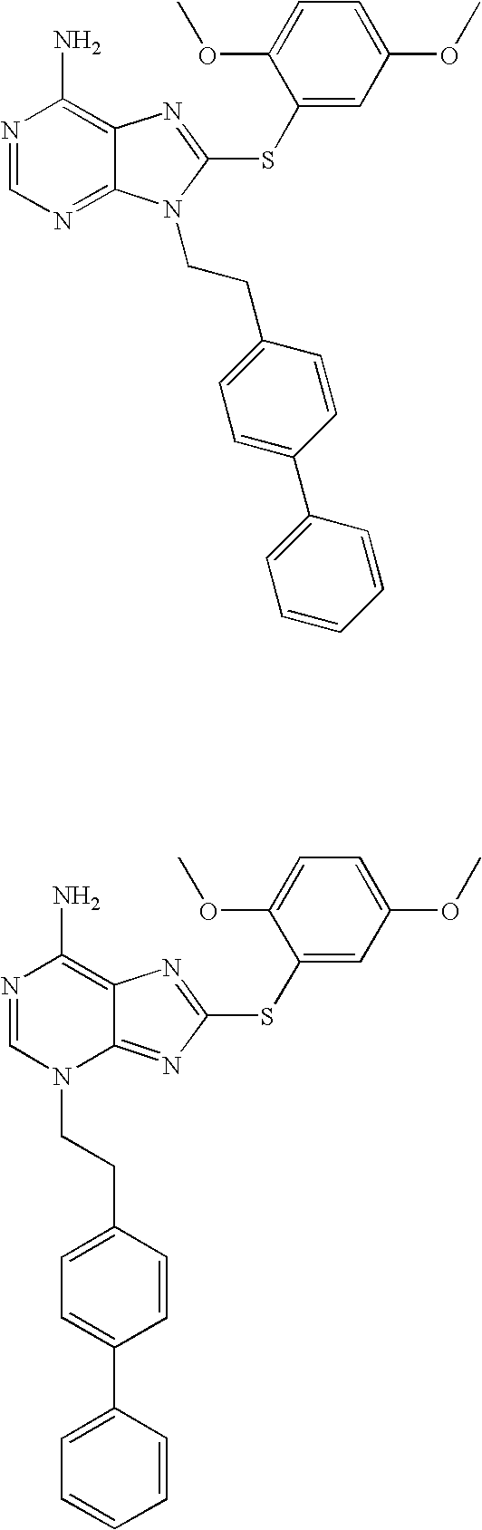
N1=CN(CCC2=CC=C(C3=CC=CC=C3)C=C2)C2=NC(SC3=CC(OC)=CC=C3OC)=NC2=C1N.N1=CN=C2C(=C1N)N=C(SC1=CC(OC)=CC=C1OC)N2CCC1=CC=C(C2=CC=CC=C2)C=C1
